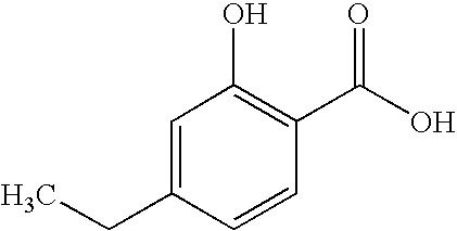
C1=C(CC)C=CC(C(O)=O)=C1O
